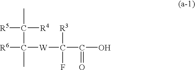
[R5]C(C([W]C(C(O)=O)([R3])F)([R6])C)([R4])C
